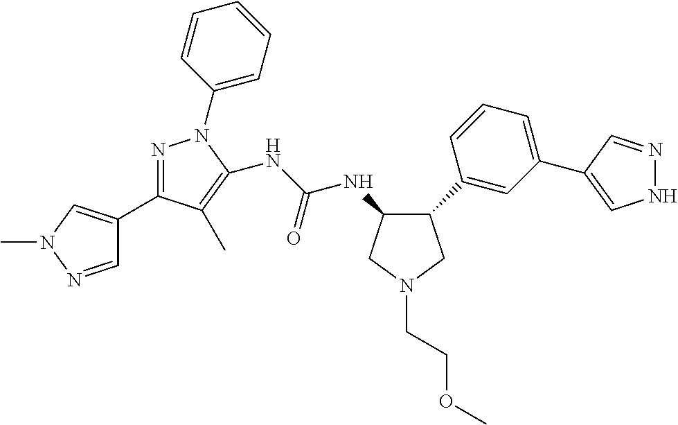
C1(C2=CC(C3=CNN=C3)=CC=C2)CN(CCOC)CC1NC(NC1=C(C)C(C2=CN(C)N=C2)=NN1C1=CC=CC=C1)=O
